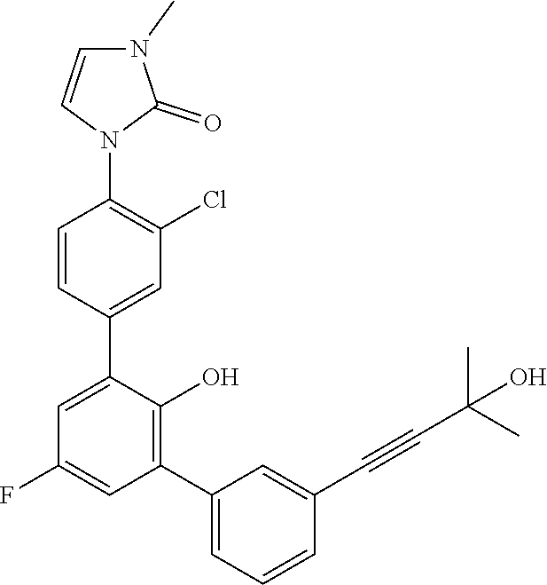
C1=CC(C2=CC(F)=CC(C3=CC=CC(C#CC(C)(C)O)=C3)=C2O)=CC(Cl)=C1N1C(=O)N(C)C=C1
